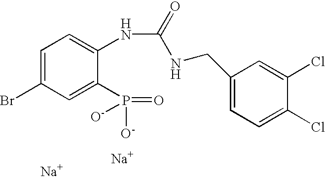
C1=C(Br)C=C(P([O-])(=O)[O-])C(NC(NCC2=CC=C(Cl)C(Cl)=C2)=O)=C1.[Na].[Na]
